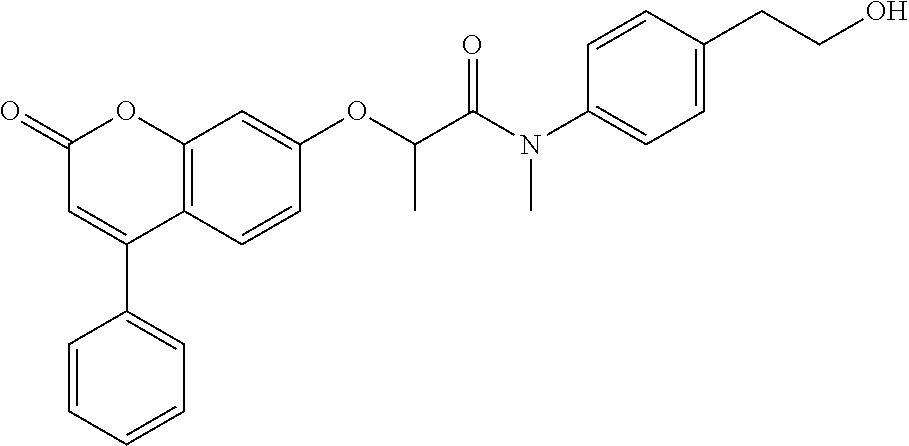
C12=C(C=CC(OC(C(N(C3=CC=C(CCO)C=C3)C)=O)C)=C1)C(C1=CC=CC=C1)=CC(=O)O2
